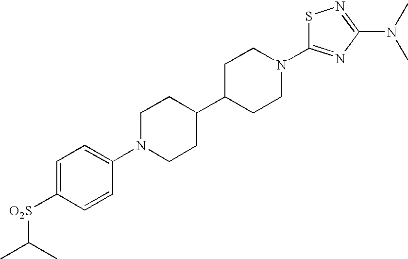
C1N(C2=CC=C([O2S]C(C)C)C=C2)CCC(C2CCN(C3=NC(N(C)C)=NS3)CC2)C1
